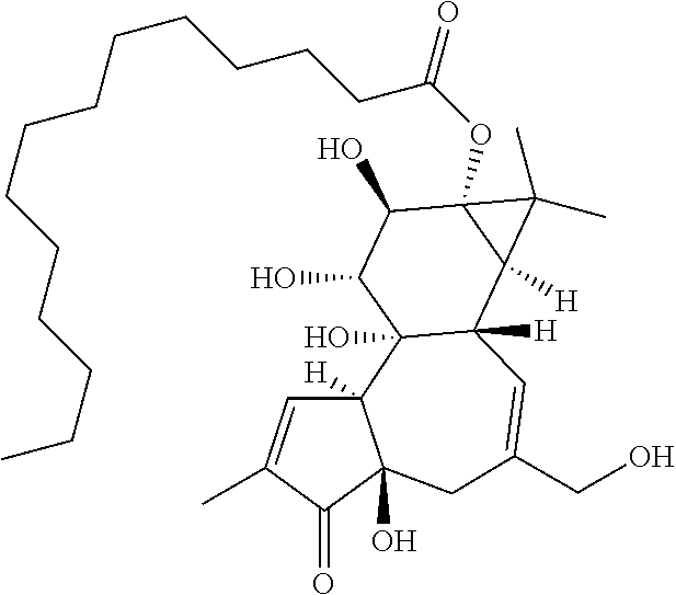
C12([H])C=C(C)C(=O)C1(O)CC(CO)=CC1([H])C2(O)C(O)C(O)C2(OC(=O)CCCCCCCCCCCCC)C1([H])C2(C)C
